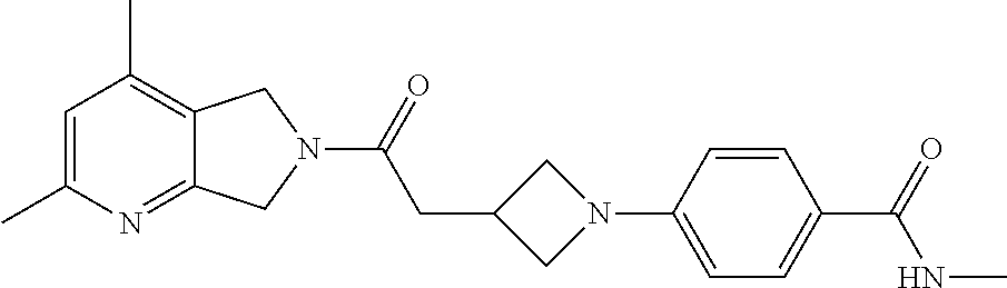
C1=C(C)N=C2C(=C1C)CN(C(=O)CC1CN(C3=CC=C(C(NC)=O)C=C3)C1)C2
